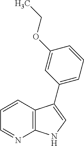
C12=C(C=CC=N1)C(C1=CC=CC(OCC)=C1)=CN2
